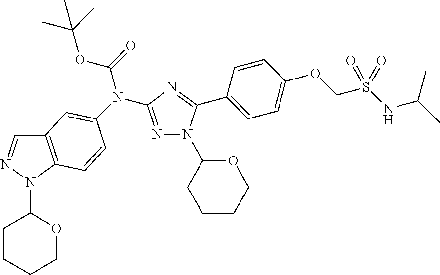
C12=C(C=CC(N(C3=NN(C4CCCCO4)C(C4=CC=C(OCS(NC(C)C)(=O)=O)C=C4)=N3)C(=O)OC(C)(C)C)=C1)N(C1CCCCO1)N=C2
